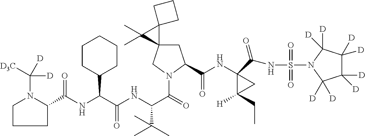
C(C(NC(C(=O)N1CC2(CC1C(NC1(C(NS(=O)(=O)N3C([D])([D])C([D])([D])C([D])([D])C3([D])[D])=O)C([H])(CC)C1)=O)C1(C2(C)C)CCC1)C(C)(C)C)=O)(C1CCCCC1)NC(=O)C1N(C([D3C])([D])[D])CCC1
